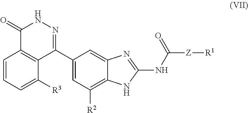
C1=CC=C([R3])C2=C1C(=O)NN=C2C1=CC([R2])=C2C(=C1)N=C(NC([Z][R1])=O)N2
